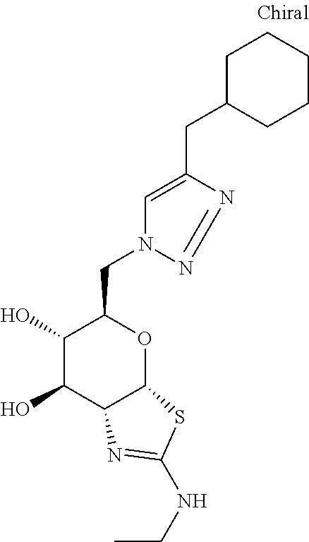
C1(O)C(O)C2C(OC1CN1N=NC(CC3CCCCC3)=C1)SC(NCC)=N2
